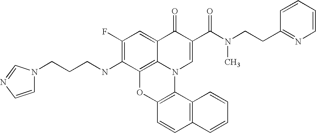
C1(F)=C(NCCCN2C=CN=C2)C2=C3C(=C1)C(=O)C(C(N(CCC1=NC=CC=C1)C)=O)=CN3C1=C(O2)C=CC2=C1C=CC=C2
